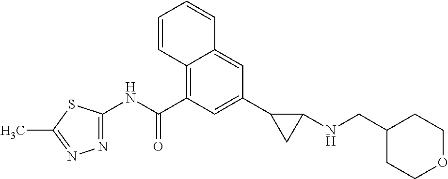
N1=C(NC(=O)C2=C3C(=CC(C4CC4NCC4CCOCC4)=C2)C=CC=C3)SC(C)=N1
